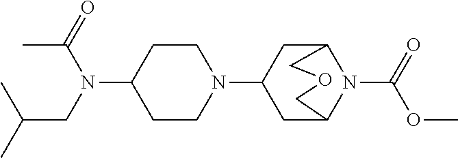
C1(N(C(=O)C)CC(C)C)CCN(C2CC3N(C(=O)OC)C(C2)COC3)CC1
